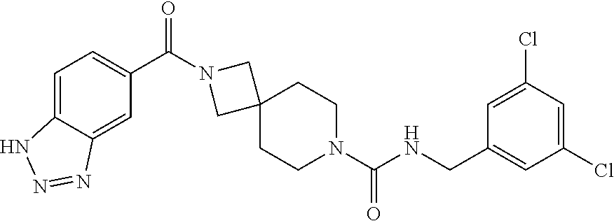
C1=C2C(=CC(C(N3CC4(C3)CCN(C(NCC3=CC(Cl)=CC(Cl)=C3)=O)CC4)=O)=C1)N=NN2
